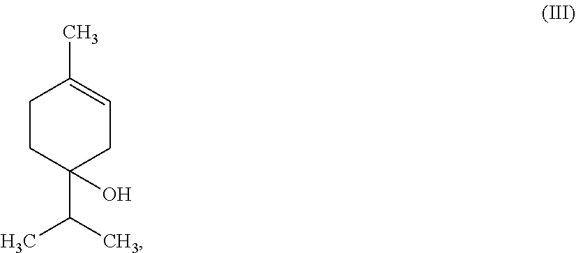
C1CC(C(C)C)(O)CC=C1C
